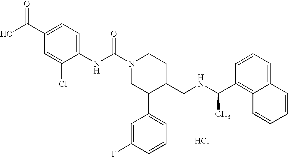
Cl.C1(NC(N2CC(C3=CC=CC(F)=C3)C(CNC(C3=C4C(=CC=C3)C=CC=C4)C)CC2)=O)=CC=C(C(=O)O)C=C1Cl
